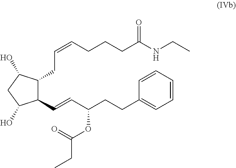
C(=CCCCC(NCC)=O)CC1C(C=CC(CCC2=CC=CC=C2)OC(=O)CC)C(O)CC1O
